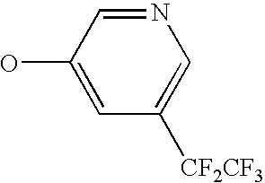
C1(O)=CC([CF2CF3])=CN=C1
